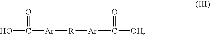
OC([Ar][R][Ar]C([OH])=O)=O
